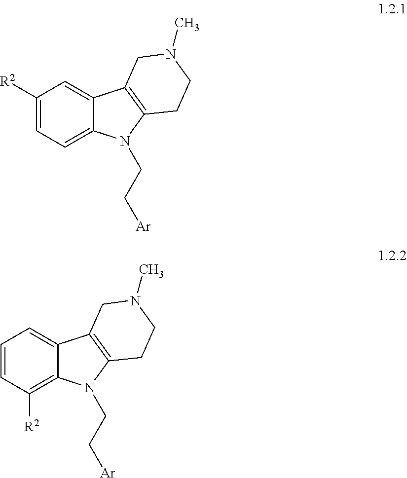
C1=C2C(=CC([R2])=C1)C1=C(N2CC[Ar])CCN(C)C1.C1([R2])=C2C(=CC=C1)C1=C(N2CC[Ar])CCN(C)C1
